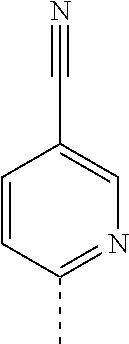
C1=CC(C)=NC=C1C#N
